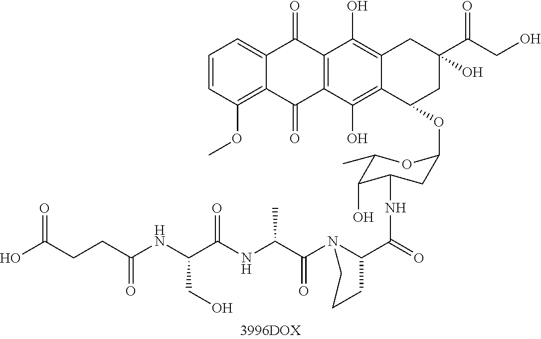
C1=CC(OC)=C2C(=C1)C(=O)C1=C(C2=O)C(O)=C2C(=C1O)CC(C(CO)=O)(O)CC2OC1CC(NC(C2CCCN2C(C(NC(C(NC(=O)CCC(O)=O)CO)=O)C)=O)=O)C(O)C(C)O1
